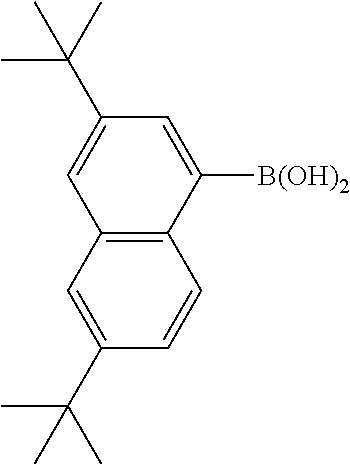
C1(C(C)(C)C)=CC2=C(C=C1)C([B(OH)2])=CC(C(C)(C)C)=C2
